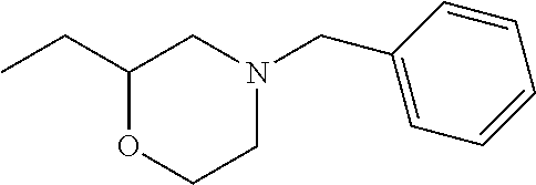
C1(CC)OCCN(CC2=CC=CC=C2)C1
